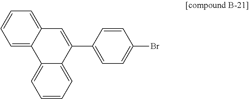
C1=C2C(=CC=C1)C=C(C1=CC=C(Br)C=C1)C1=CC=CC=C21
